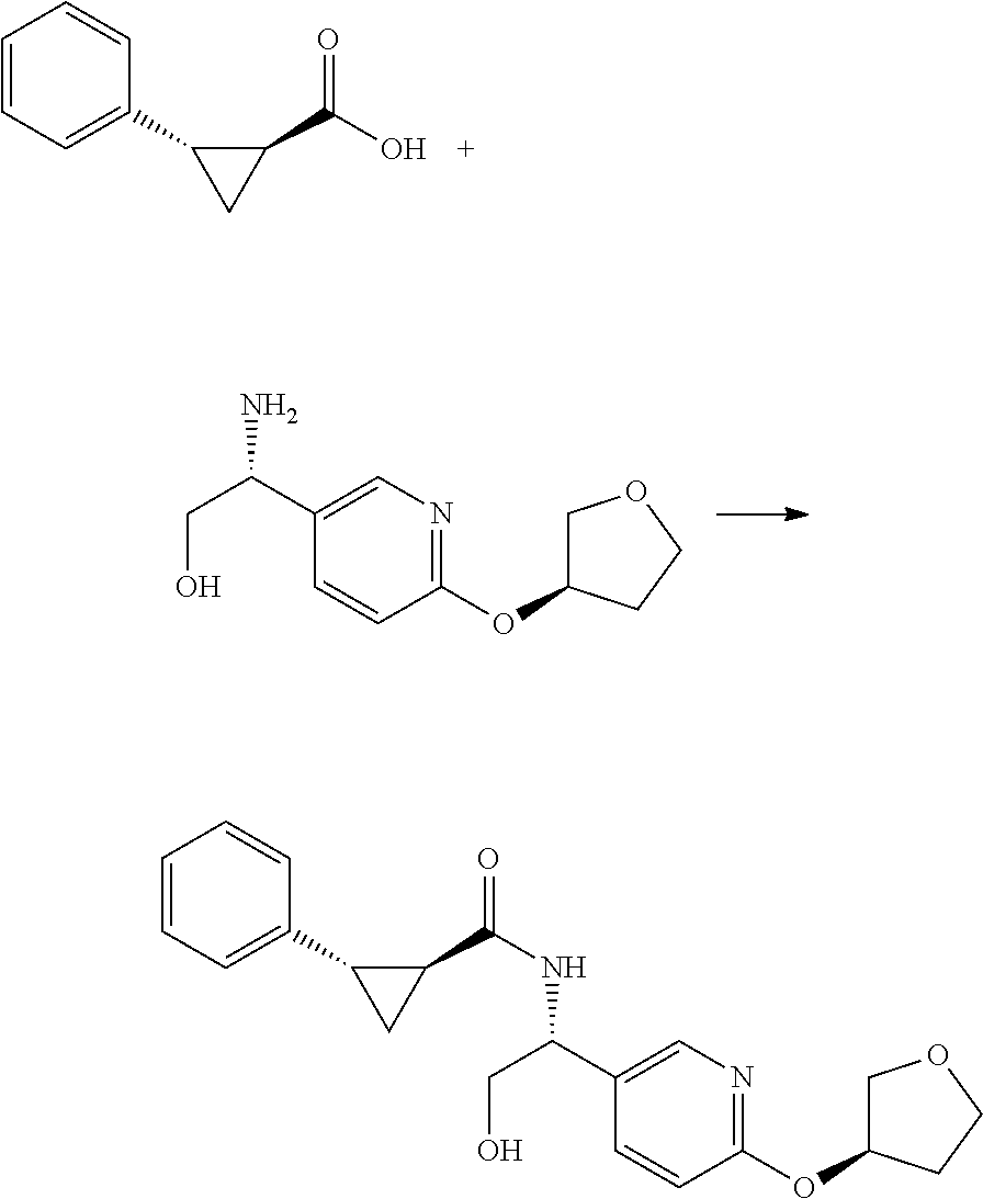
C1=CC=C(C2CC2C(=O)O)C=C1.C1(C(N)CO)=CN=C(OC2COCC2)C=C1.C1(C(CO)NC(C2C(C3=CC=CC=C3)C2)=O)=CN=C(OC2COCC2)C=C1
